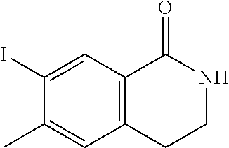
C12=C(C=C(I)C(C)=C1)C(=O)NCC2
